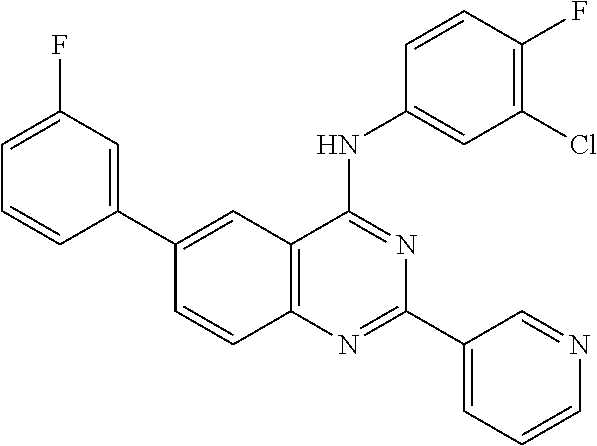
C1(C2=CC(F)=CC=C2)=CC2=C(C=C1)N=C(C1=CC=CN=C1)N=C2NC1=CC(Cl)=C(F)C=C1
